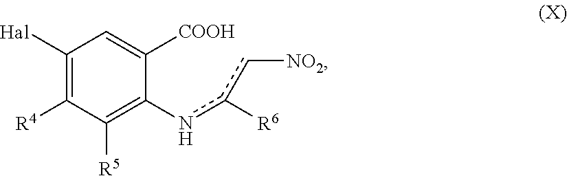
[Hal]C1=C([R4])C([R5])=C(nc([R6])c[NO2])C([COOH])=C1
